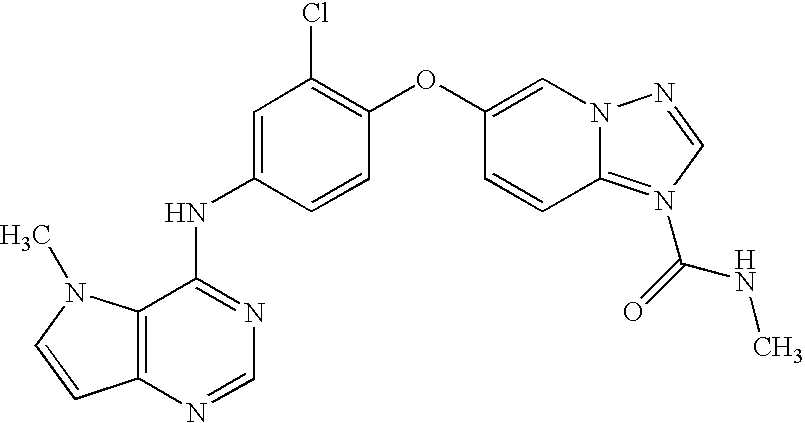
C12=C(N=CN=C1NC1=CC(Cl)=C(OC3=CN4C(=N(C(NC)=O)C=N4)C=C3)C=C1)C=CN2C
